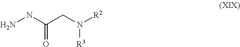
NNC(CN([R2])[R3])=O
